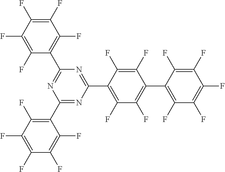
C1(C2=NC(C3=C(F)C(F)=C(C4=C(F)C(F)=C(F)C(F)=C4F)C(F)=C3F)=NC(C3=C(F)C(F)=C(F)C(F)=C3F)=N2)=C(F)C(F)=C(F)C(F)=C1F
